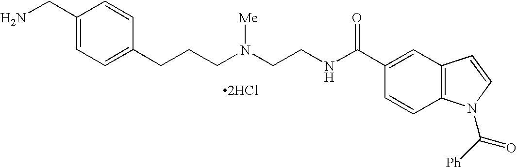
C1(CN)=CC=C(CCCN(CCNC(C2=CC3=C(C=C2)N(C([Ph])=O)C=C3)=O)[Me])C=C1.[2HCl]
